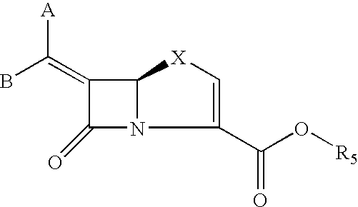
C1(=C(B)[A])C(=O)N2C1[X]C=C2C(O[R5])=O
